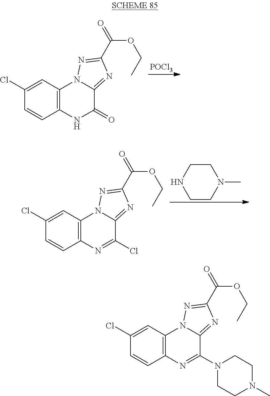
C12=C(C=C(Cl)C=C1)N1C(=NC(C(OCC)=O)=N1)C(=O)N2.[POCl3].C1CNCCN1C.C12=C(C=C(Cl)C=C1)N1C(=NC(C(=O)OCC)=N1)C(Cl)=N2.C12=C(C=C(Cl)C=C1)N1C(=NC(C(=O)OCC)=N1)C(N1CCN(C)CC1)=N2
